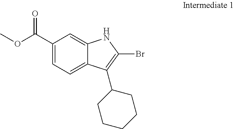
C1(C(OC)=O)=CC=C2C(=C1)NC(Br)=C2C1CCCCC1
